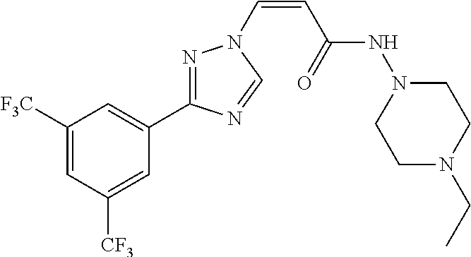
C1([F3C])=CC([CF3])=CC(C2=NN(C=CC(NN3CCN(CC)CC3)=O)C=N2)=C1
